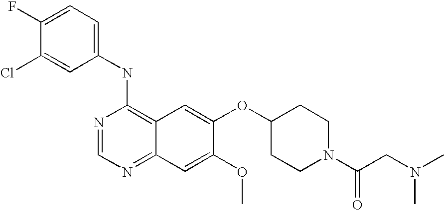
C1(NC2=C3C(=NC=N2)C=C(OC)C(OC2CCN(C(=O)CN(C)C)CC2)=C3)=CC=C(F)C(Cl)=C1
